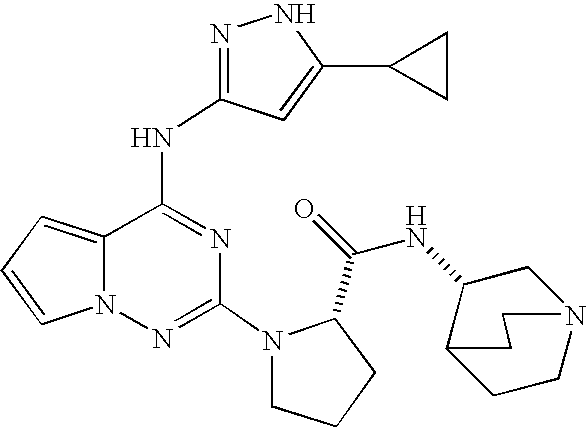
N1=C(NC2=NC(N3CCCC3C(=O)NC3CN4CCC3CC4)=NN3C2=CC=C3)C=C(C2CC2)N1
